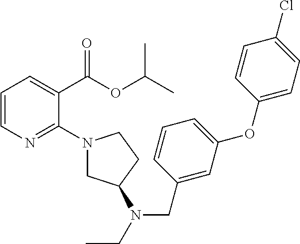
C1=CN=C(N2CC(N(CC)CC3=CC(OC4=CC=C(Cl)C=C4)=CC=C3)CC2)C(C(OC(C)C)=O)=C1
